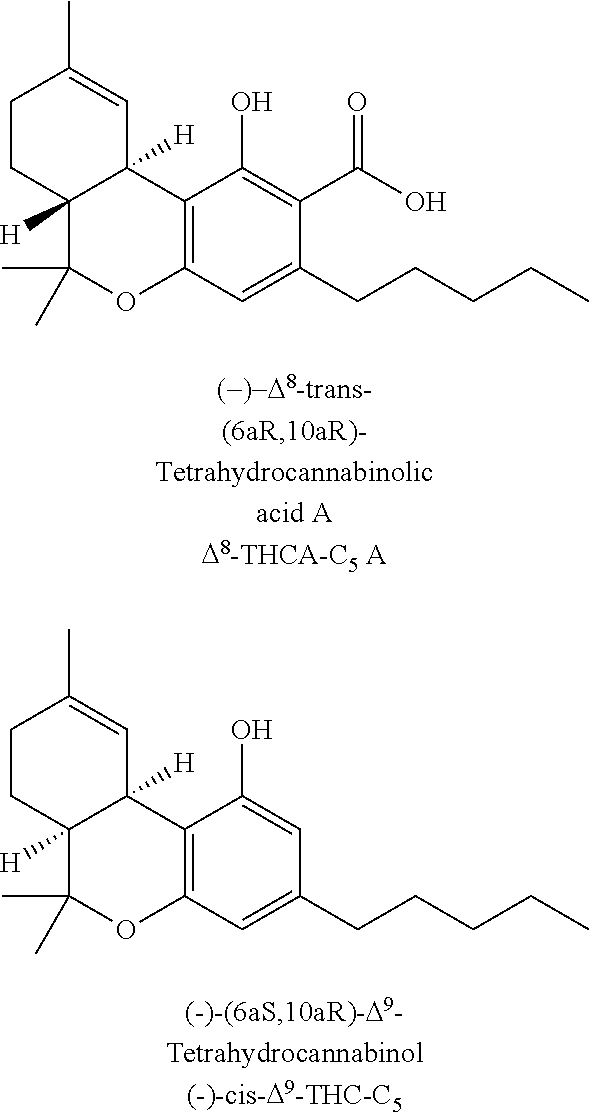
C12=C(C=C(CCCCC)C(C(O)=O)=C1O)OC(C)(C)C1([H])C2([H])C=C(C)CC1.C12=C(C=C(CCCCC)C=C1O)OC(C)(C)C1([H])C2([H])C=C(C)CC1
